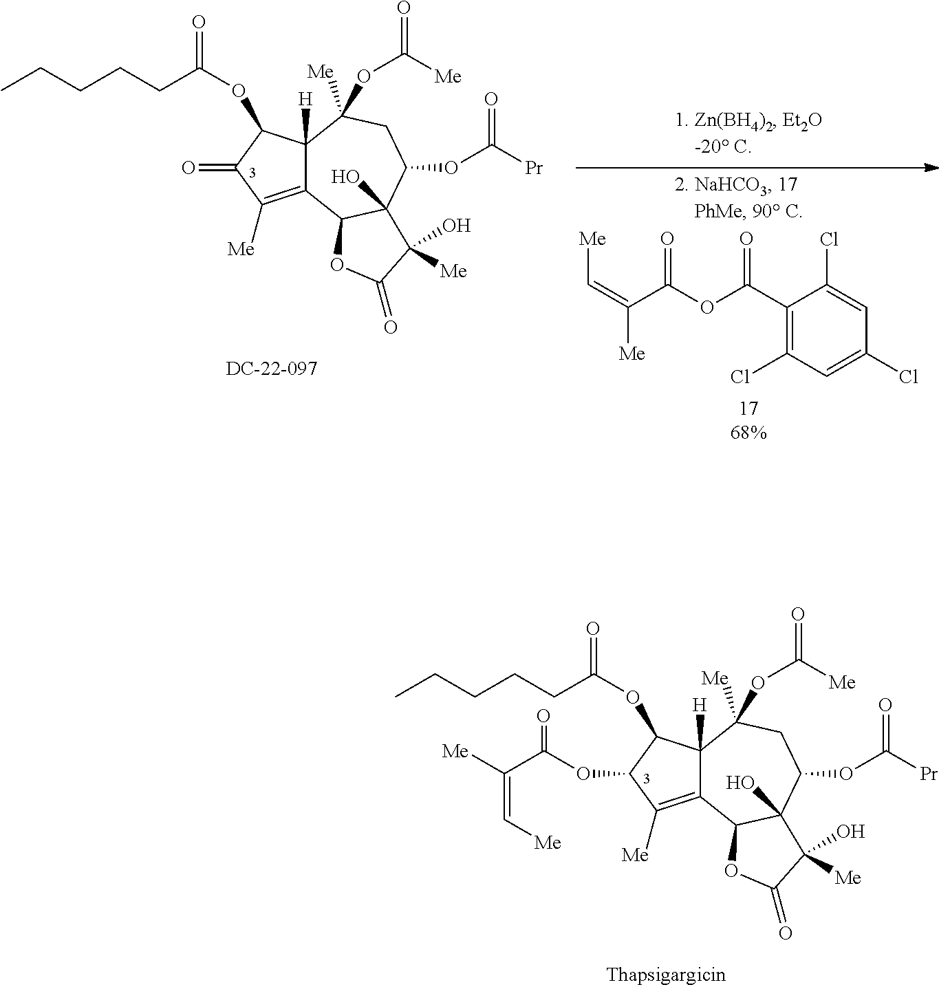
C12=C([Me])C(=O)C(OC(CCCCC)=O)C1([H])C([Me])(OC(=O)[Me])CC(OC([Pr])=O)C1(O)C2OC(=O)C1([Me])O.C1(C(OC(C(=C[Me])[Me])=O)=O)=C(Cl)C=C(Cl)C=C1Cl.C12=C([Me])C(OC(C([Me])=C[Me])=O)C(OC(CCCCC)=O)C1([H])C([Me])(OC(=O)[Me])CC(OC([Pr])=O)C1(O)C2OC(=O)C1([Me])O
